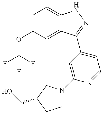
C1(OC(F)(F)F)=CC=C2C(=C1)C(C1=CC=NC(N3CCC(CO)C3)=C1)=NN2
